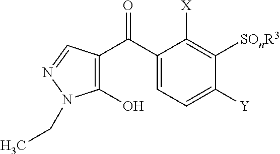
C1(C(=O)C2=C(O)N(CC)N=C2)=CC=C([Y])C([SOnR3])=C1[X]
